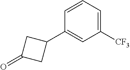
C1([CF3])=CC=CC(C2CC(=O)C2)=C1
